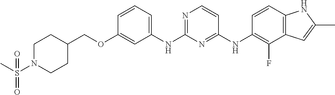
C1C(COC2=CC(NC3=NC=CC(NC4=C(F)C5=C(C=C4)NC(C)=C5)=N3)=CC=C2)CCN(S(C)(=O)=O)C1
